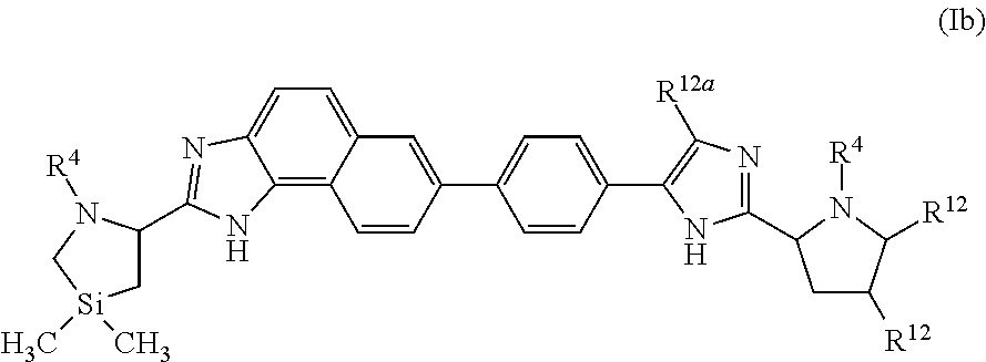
C1=C2C(=C3C(=C1)N=C(C1C[Si](C)(C)CN1[R4])N3)C=CC(C1=CC=C(C3=C([R12a])N=C(C4CC([R12])C([R12])N4[R4])N3)C=C1)=C2
